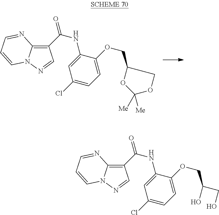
C12=C(C(NC3=CC(Cl)=CC=C3OCC3OC([Me])([Me])OC3)=O)C=NN1C=CC=N2.C12=C(C(NC3=CC(Cl)=CC=C3OCC(CO)O)=O)C=NN1C=CC=N2
